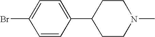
C1=C(C2CCN(C)CC2)C=CC(Br)=C1
